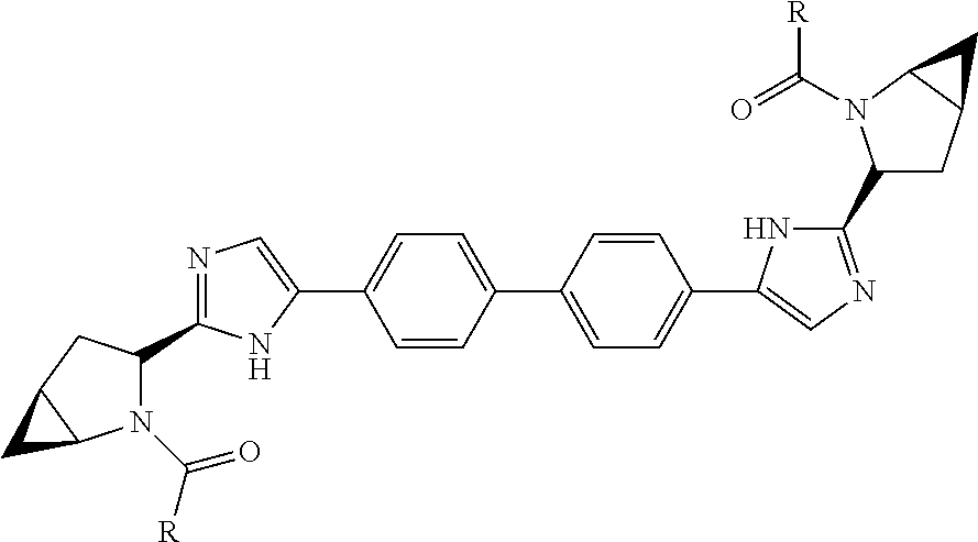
N1=C(C2CC3C(C3)N2C(=O)[R])NC(C2=CC=C(C3=CC=C(C4=CN=C(C5CC6C(N5C(=O)[R])C6)N4)C=C3)C=C2)=C1
